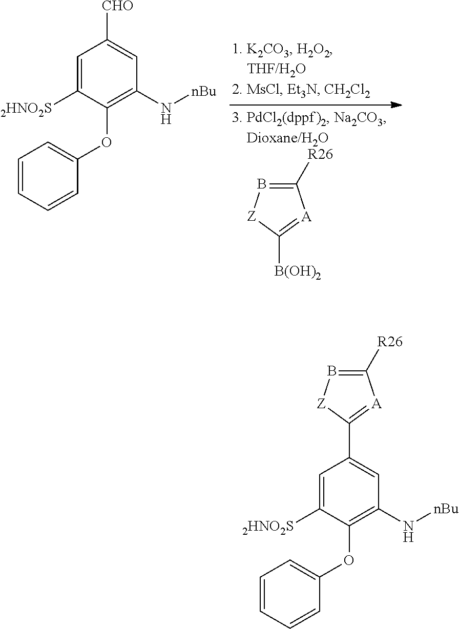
C1=CC=CC(OC2=C(N[nBu])C=C([CHO])C=C2[2HNO2S])=C1.C1([R26])=B[Z]C([B(OH)2])=[A]1.C1=CC=CC(OC2=C(N[nBu])C=C(C3=[A]C([R26])=B[Z]3)C=C2[2HNO2S])=C1
